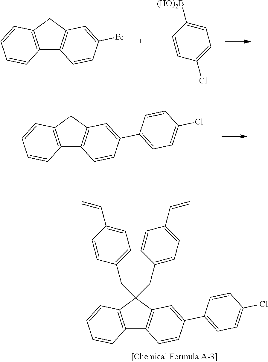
C12=C(CC3=C1C=CC(C1=CC=C(Cl)C=C1)=C3)C=CC=C2.C12=C(CC3=C1C=CC(Br)=C3)C=CC=C2.C1=CC(Cl)=CC=C1[(HO)2B].C12=C(C(CC3=CC=C(C=C)C=C3)(CC3=CC=C(C=C)C=C3)C3=C1C=CC(C1=CC=C(Cl)C=C1)=C3)C=CC=C2
